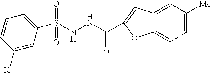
N(NC(=O)C1=CC2=CC([Me])=CC=C2O1)S(C1=CC=CC(Cl)=C1)(=O)=O
